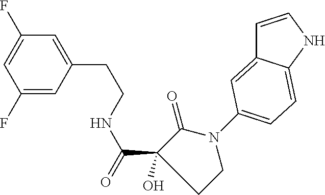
C1(F)=CC(CCNC(=O)C2(O)C(=O)N(C3=CC=C4C(=C3)C=CN4)CC2)=CC(F)=C1
